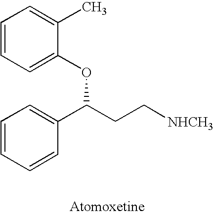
C1=CC=C(OC(CC[NHCH3])C2=CC=CC=C2)C(C)=C1
